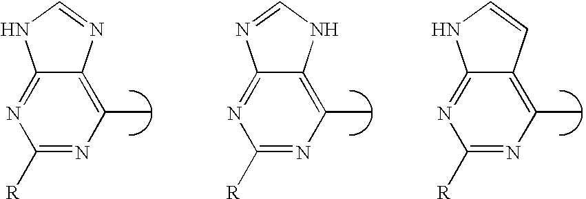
C1([R])=NC(C)=C2C(=N1)NC=N2.C1([R])=NC(C)=C2C(=N1)N=CN2.C1([R])=NC(C)=C2C(=N1)NC=C2
